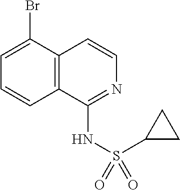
C12=C(C(Br)=CC=C1)C=CN=C2NS(=O)(C1CC1)=O
